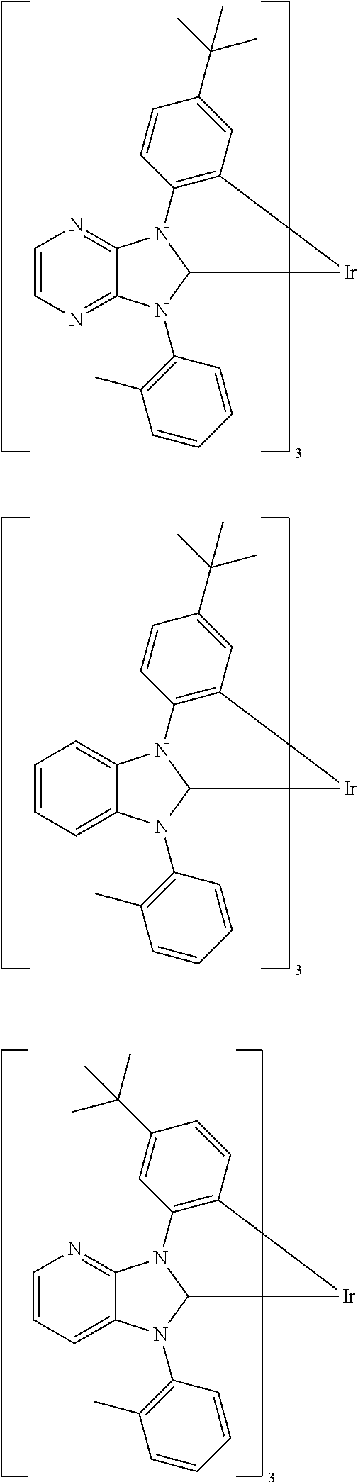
C1=CN=C2C(=N1)N1C(N2C2=C(C)C=CC=C2)[Ir]C2=C1C=CC(C(C)(C)C)=C2.C1=CC=C2C(=C1)N1C(N2C2=C(C)C=CC=C2)[Ir]C2=C1C=CC(C(C)(C)C)=C2.C1=CC=C2C(=N1)N1C(N2C2=C(C)C=CC=C2)[Ir]C2=C1C=C(C(C)(C)C)C=C2
